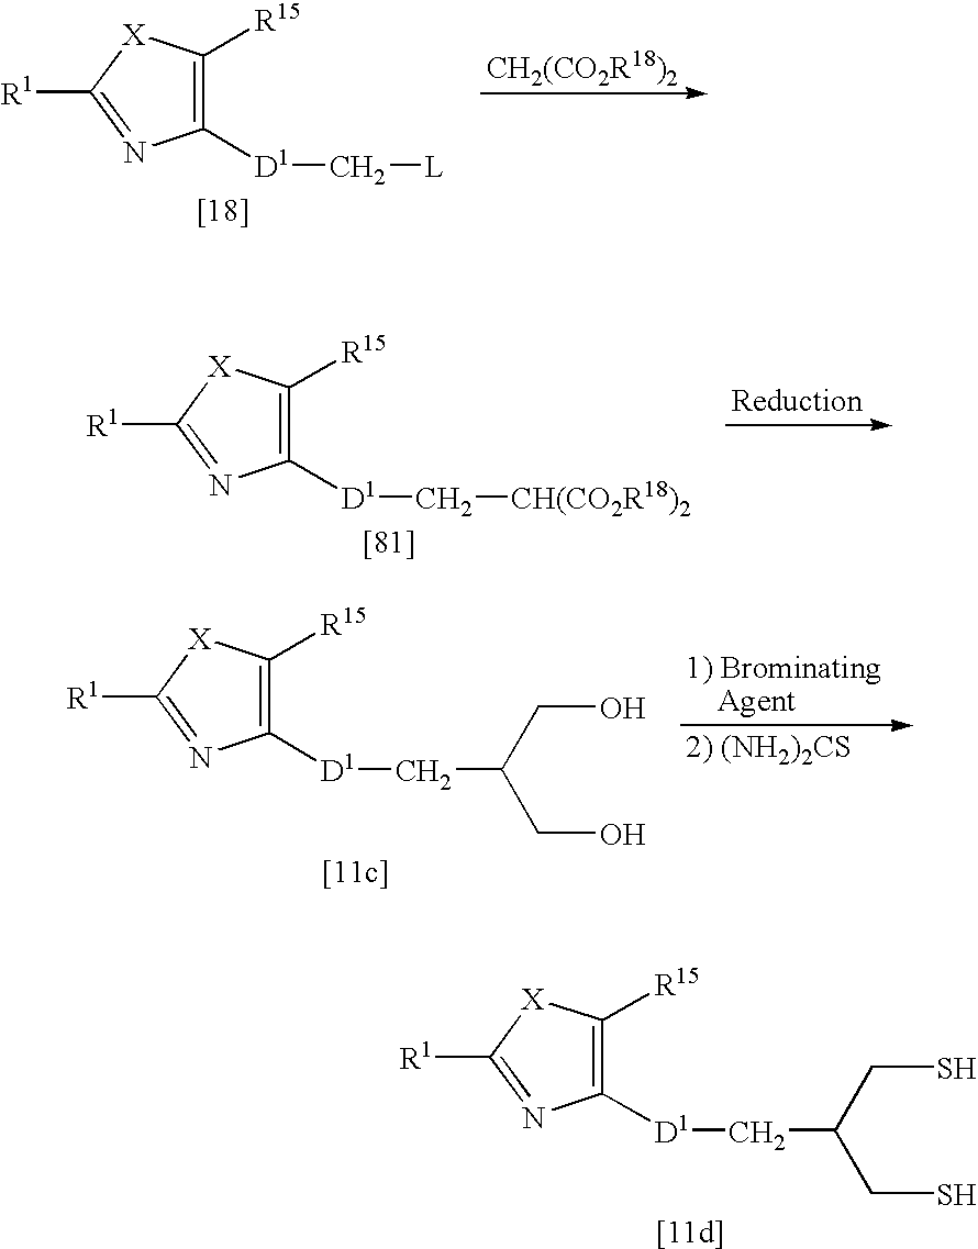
[R1]C1=NC([D1]C[L])=C([R15])[X]1.[R1]C1=NC([D1]C[CH(CO2R18)2])=C([R15])[X]1.[R1]C1=NC([D1]CC(CO)CO)=C([R15])[X]1.[R1]C1=NC([D1]CC(CS)CS)=C([R15])[X]1
